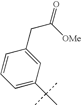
C1=C(C(C)(C)C)C=C(CC(=O)[OMe])C=C1
